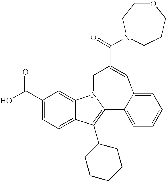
C(=O)(C1=CC2=CC=CC=C2C2=C(C3CCCCC3)C3=CC=C(C(=O)O)C=C3N2C1)N1CCOCCC1
